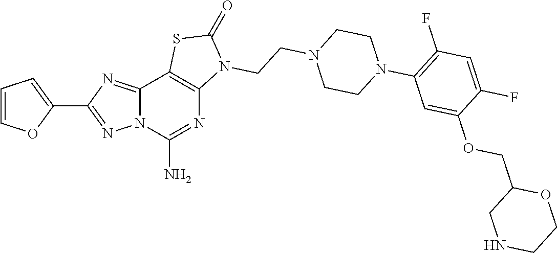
C1=COC(C2=NN3C(=N2)C2=C(N=C3N)N(CCN3CCN(C4=C(F)C=C(F)C(OCC5CNCCO5)=C4)CC3)C(=O)S2)=C1
